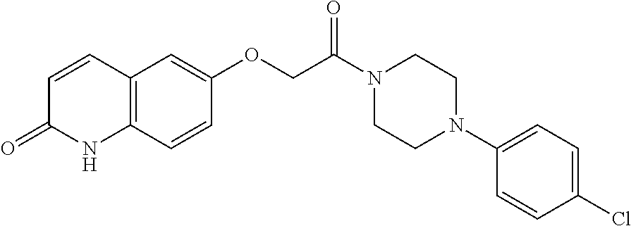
C12=C(C=CC(OCC(N3CCN(C4=CC=C(Cl)C=C4)CC3)=O)=C1)NC(=O)C=C2
